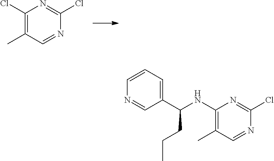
C1(Cl)=C(C)C=NC(Cl)=N1.C1(NC(C2=CC=CN=C2)CCC)=C(C)C=NC(Cl)=N1
